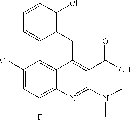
C1(CC2=C(C(O)=O)C(N(C)C)=NC3=C(F)C=C(Cl)C=C23)=C(Cl)C=CC=C1
